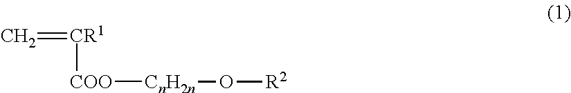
C=[CR1][COO][CnH2n]O[R2]
